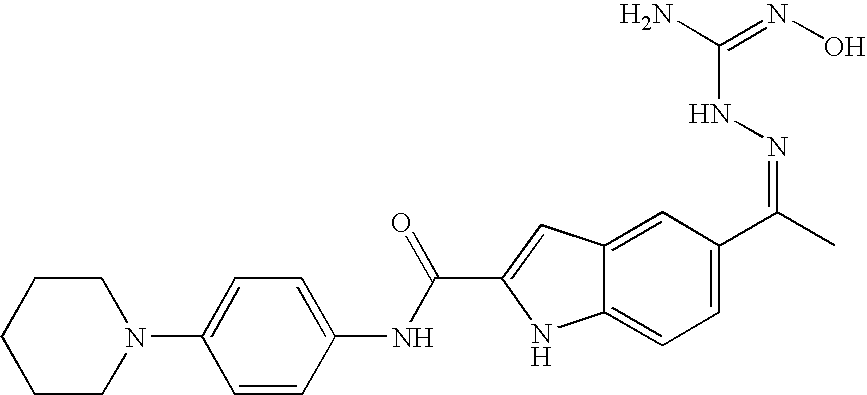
C1(N2CCCCC2)=CC=C(NC(C2=CC3=CC(C(C)=NNC(N)=NO)=CC=C3N2)=O)C=C1
